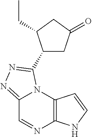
C12=NN=C(C3CC(=O)CC3CC)N1C1=C(N=C2)NC=C1
